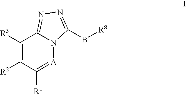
C1([R3])=C([R2])C([R1])=[A]N2C1=NN=C2B[R8]
